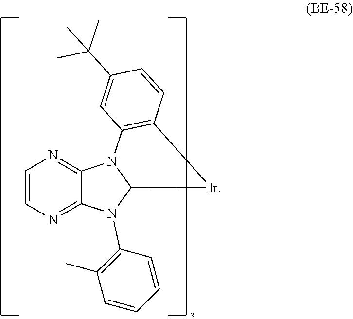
C1=CN=C2C(=N1)N1C(N2C2=C(C)C=CC=C2)[Ir]C2=C1C=C(C(C)(C)C)C=C2
